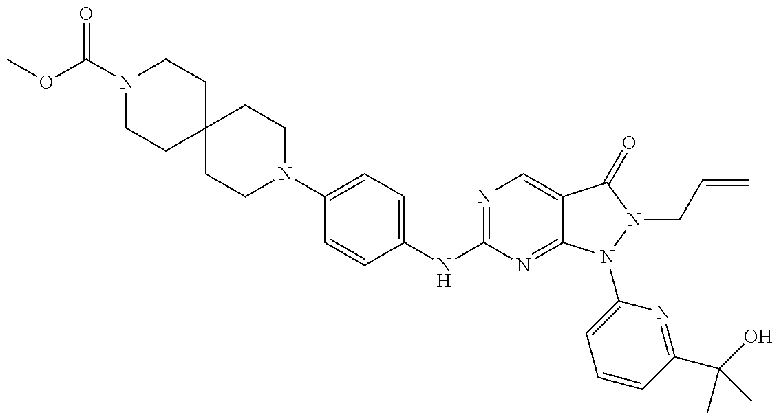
N1(C(=O)OC)CCC2(CC1)CCN(C1=CC=C(NC3=NC=C4C(=N3)N(C3=CC=CC(C(O)(C)C)=N3)N(CC=C)C4=O)C=C1)CC2
